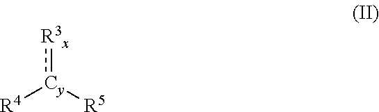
[R3x]:[Cy]([R5])[R4]
